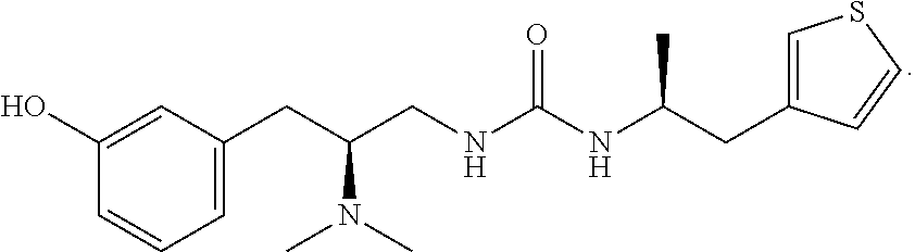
C1(O)=CC(CC(CNC(NC(CC2=CSC=C2)C)=O)N(C)C)=CC=C1
